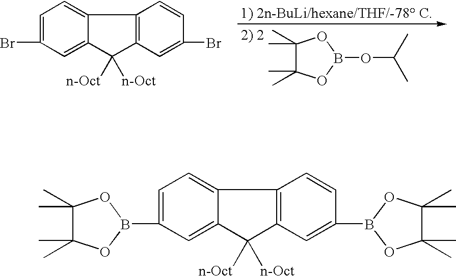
C1(C)(C)C(C)(C)OB(OC(C)C)O1.C1=C(Br)C=C2C(=C1)C1=C(C2([n-Oct])[n-Oct])C=C(Br)C=C1.C1=C(B2OC(C)(C)C(C)(C)O2)C=C2C(=C1)C1=C(C2([n-Oct])[n-Oct])C=C(B2OC(C)(C)C(C)(C)O2)C=C1
